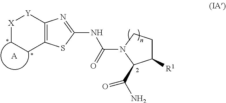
[A].[X]1CCC2=C([Y]1)N=C(NC(N1C(C(=O)N)C([R1])CC1)=O)S2
